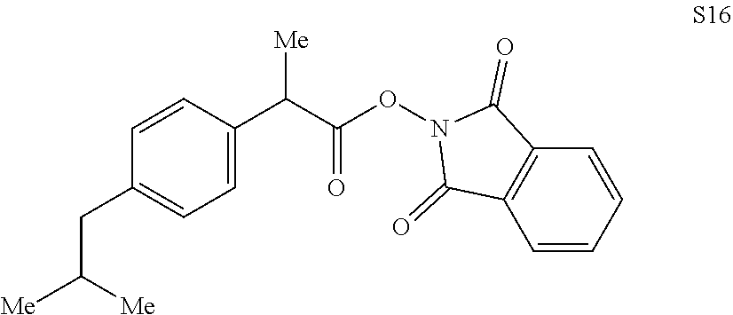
C1=C(C(C(ON2C(=O)C3=C(C2=O)C=CC=C3)=O)[Me])C=CC(CC([Me])[Me])=C1
